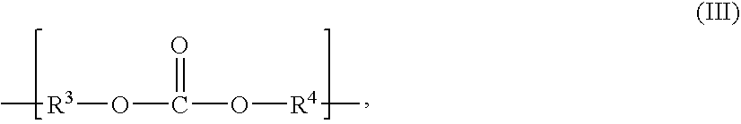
O(C(=O)O[R4]C)[R3]C
